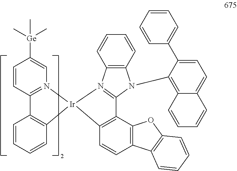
C1=CC2=N(C=C1[Ge](C)(C)C)[Ir]1(C3=C2C=CC=C3)N2=C(N(C3=C4C(=CC=C3C3=CC=CC=C3)C=CC=C4)C3=C2C=CC=C3)C2=C1C=CC1=C2OC2=C1C=CC=C2
